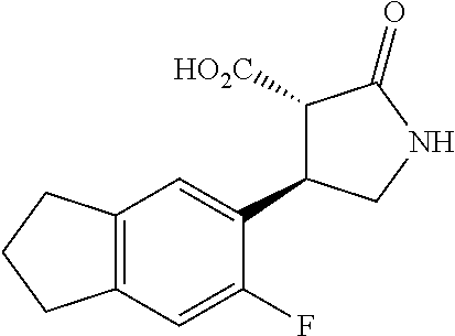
C1(C2=CC3=C(C=C2F)CCC3)C([HO2C])C(=O)NC1
